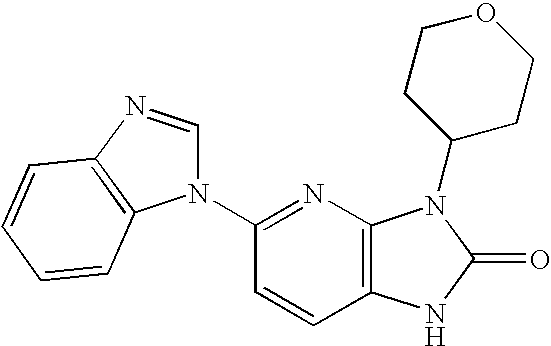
C12=C(N=C(N3C=NC4=C3C=CC=C4)C=C1)N(C1CCOCC1)C(=O)N2
